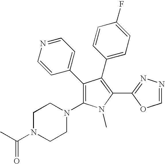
C1(C2=C(N3CCN(C(C)=O)CC3)N(C)C(C3=NN=CO3)=C2C2=CC=C(F)C=C2)=CC=NC=C1
